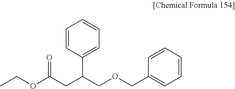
C1=CC(C(COCC2=CC=CC=C2)CC(=O)OCC)=CC=C1
